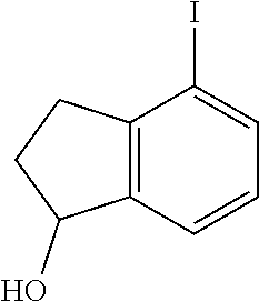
C12=C(C=CC=C1I)C(O)CC2
